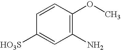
C1=CC([HO3S])=CC(N)=C1OC
